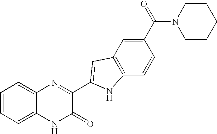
C1=C2C(=CC=C1)N=C(C1=CC3=C(C=CC(C(=O)N4CCCCC4)=C3)N1)C(=O)N2
